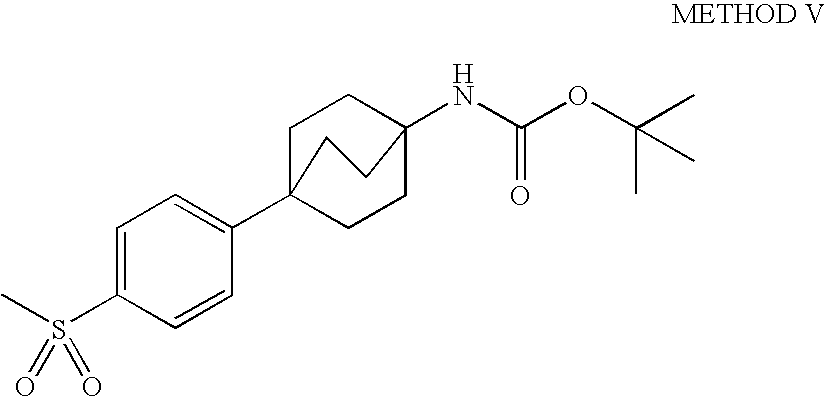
C1=C(S(C)(=O)=O)C=CC(C23CCC(NC(=O)OC(C)(C)C)(CC2)CC3)=C1
